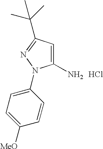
C1(N)=CC(C(C)(C)C)=NN1C1=CC=C([MeO])C=C1.Cl
